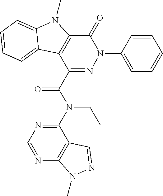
C1(C(=O)N(CC)C2=NC=NC3=C2C=NN3C)=NN(C2=CC=CC=C2)C(=O)C2=C1C1=CC=CC=C1N2C
